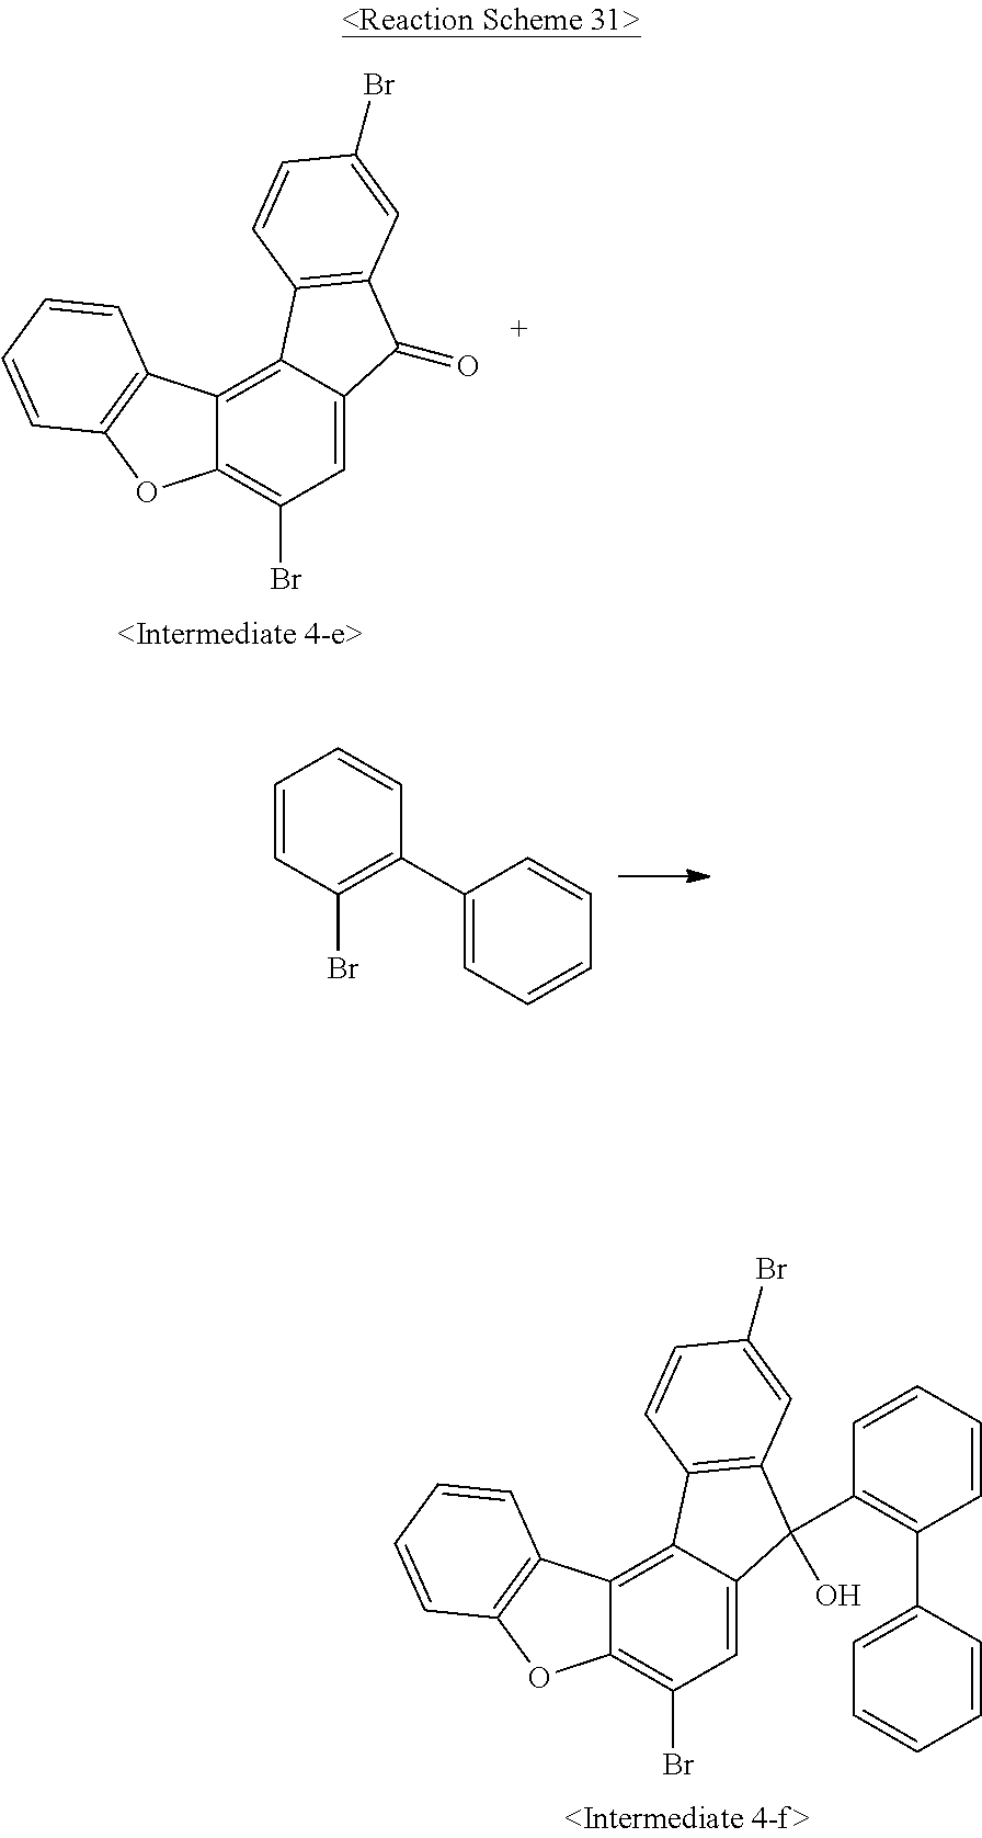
C1=C(C2=C(Br)C=CC=C2)C=CC=C1.C1=C2C(=C3C(=C1Br)OC1=C3C=CC=C1)C1=C(C2=O)C=C(Br)C=C1.C1=C2C(=C3C(=C1Br)OC1=C3C=CC=C1)C1=C(C2(C2=C(C3=CC=CC=C3)C=CC=C2)O)C=C(Br)C=C1
